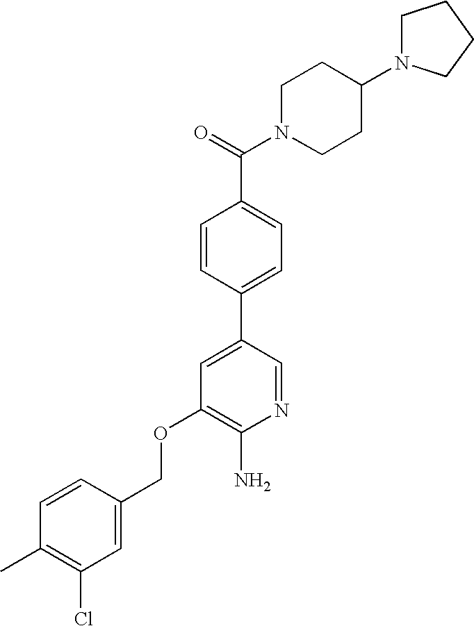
C(OC1=C(N)N=CC(C2=CC=C(C(=O)N3CCC(N4CCCC4)CC3)C=C2)=C1)C1=CC(Cl)=C(C)C=C1
